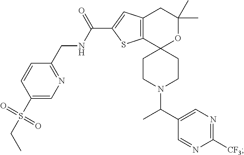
C1CN(C(C2=CN=C([CF3])N=C2)C)CCC12C1=C(CC(C)(C)O2)C=C(C(NCC2=NC=C(S(=O)(=O)CC)C=C2)=O)S1
